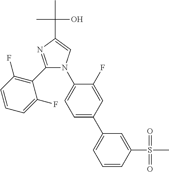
C1(C2=C(F)C=CC=C2F)=NC(C(C)(C)O)=CN1C1=CC=C(C2=CC=CC(S(C)(=O)=O)=C2)C=C1F
